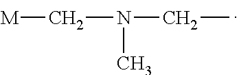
C([M])N(CC)C
